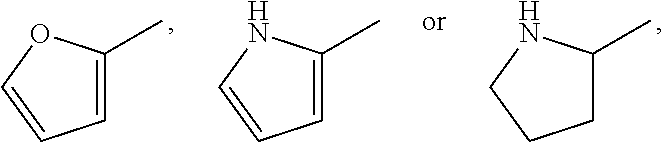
C1=C(C)OC=C1.C1C(C)NCC1.C1=C(C)NC=C1
